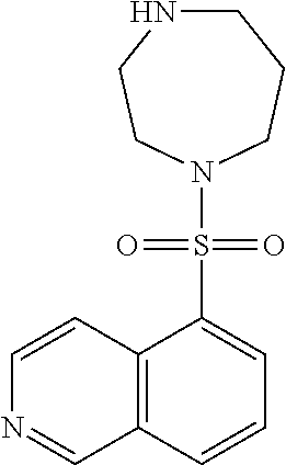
C12=C(C=CC=C1S(=O)(=O)N1CCCNCC1)C=NC=C2
